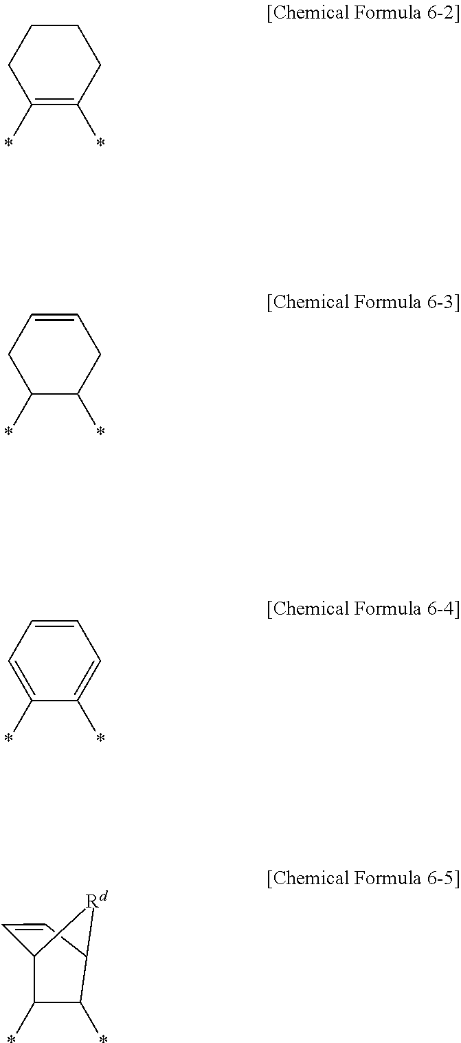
[Rd]1C2C=CC1C(*)C2*.C1(*)=C(*)CCCC1.C1(*)C(*)CC=CC1.C1(*)=CC=CC=C1*
